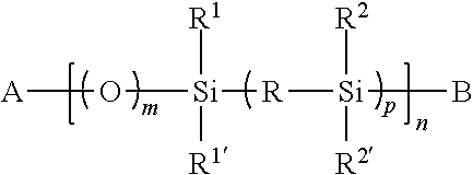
[A]O[Si]([R][Si](B)([R2])[R2])([R1])[R1]
